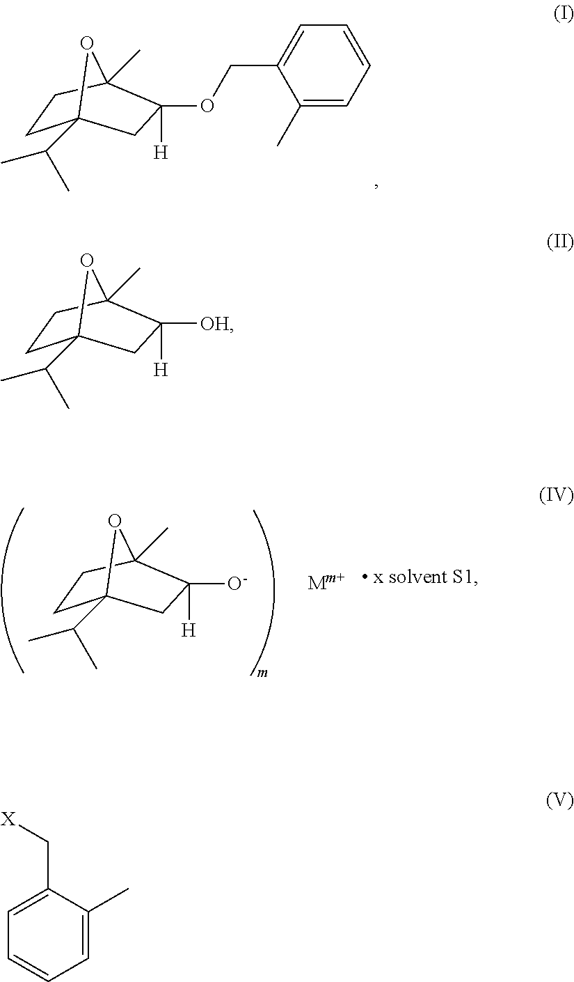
C1C2(C(C)C)CC([H])([O-])C(C)(C1)O2.C1C2(C(C)C)CC([H])(OCC3=CC=CC=C3C)C(C)(C1)O2.C1C2(C(C)C)CC([H])([OH])C(C)(C1)O2.C1=C(C[X])C(C)=CC=C1
